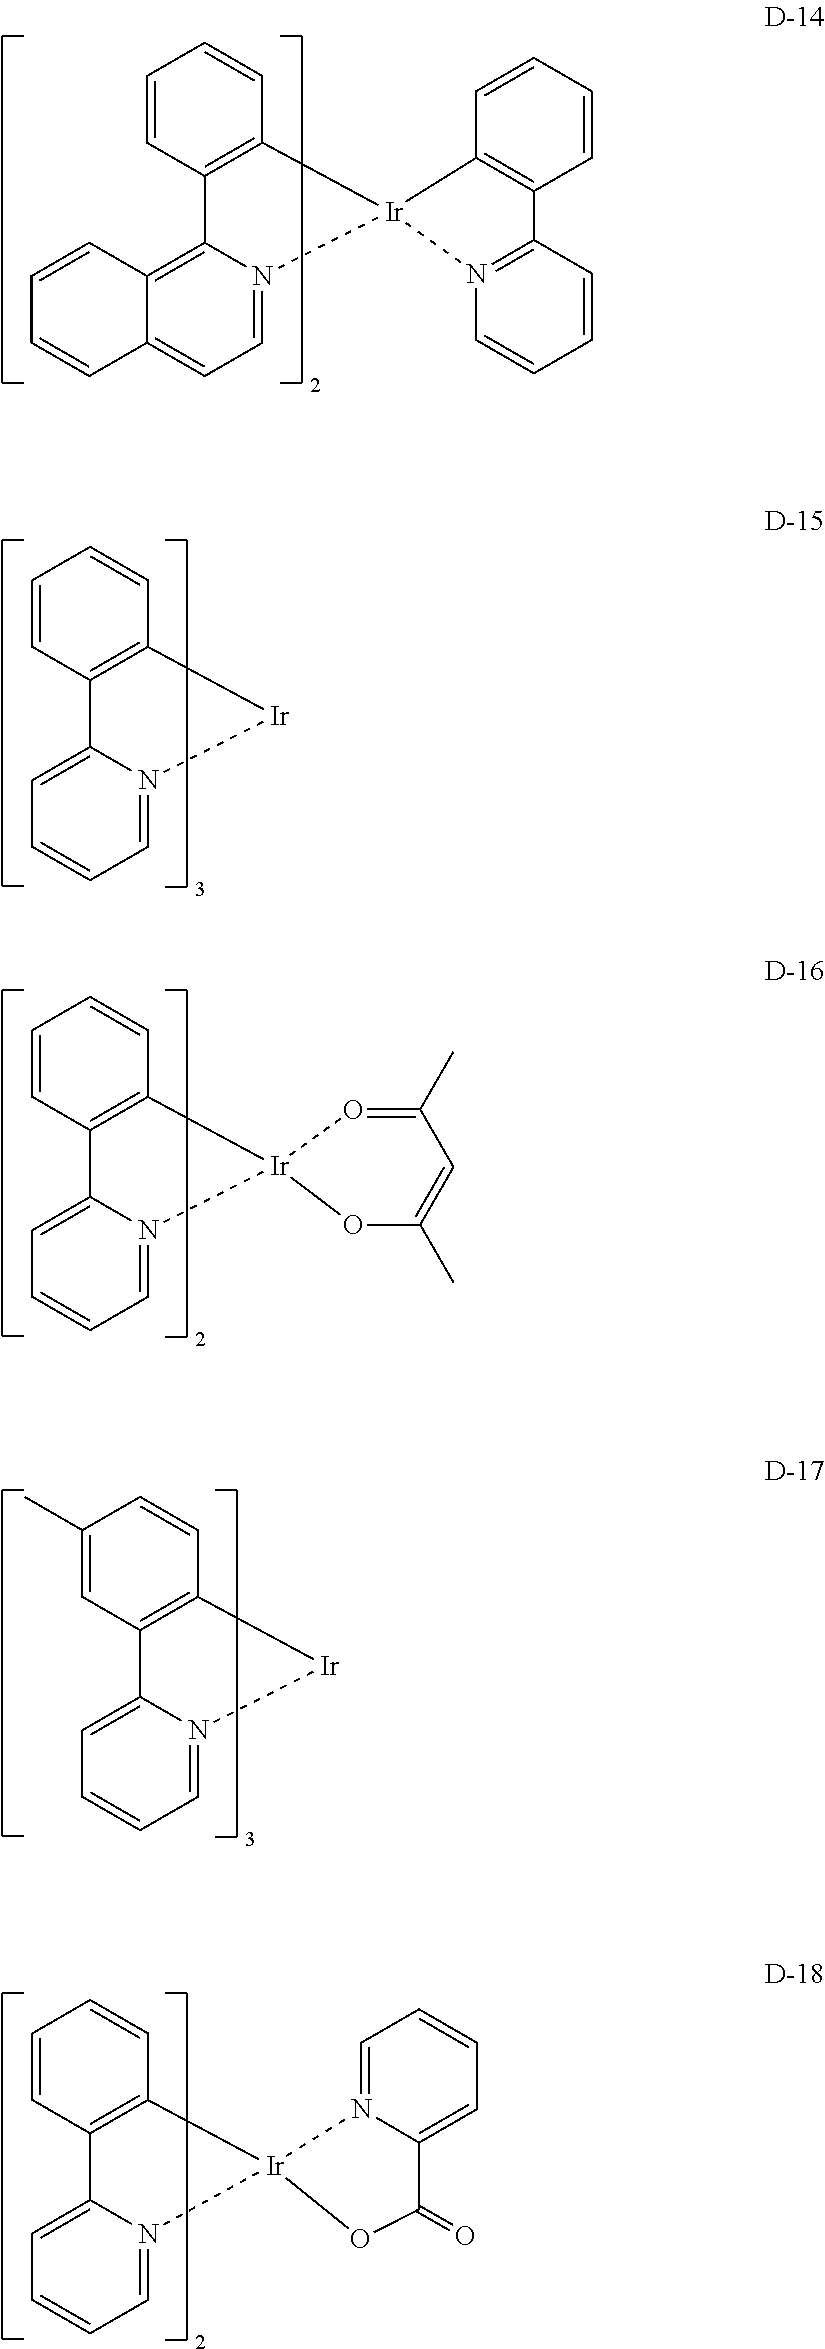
C1=N2C(=C3C(=C1)C=CC=C3)C1=C([Ir]23N2=C(C4=C3C=CC=C4)C=CC=C2)C=CC=C1.C1=N2C(=CC=C1)C1=C([Ir]2)C=CC=C1.C1=N2C(=CC=C1)C1=C([Ir]23OC(C)=CC(C)=O3)C=CC=C1.C1=N2C(=CC=C1)C1=C([Ir]2)C=CC(C)=C1.C1=N2C(=CC=C1)C1=C([Ir]23OC(=O)C2=CC=CC=N32)C=CC=C1
